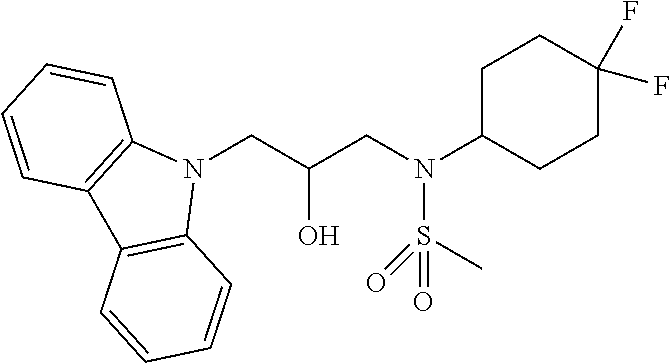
N1(CC(CN(S(=O)(=O)C)C2CCC(F)(F)CC2)O)C2=C(C3=C1C=CC=C3)C=CC=C2
